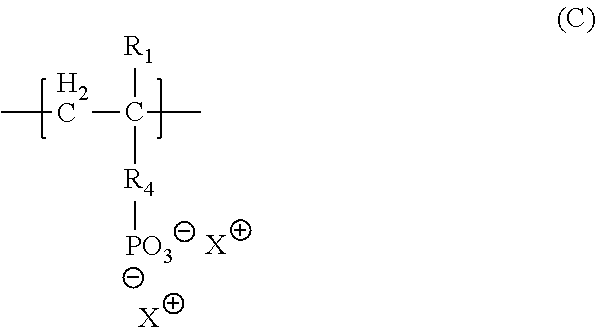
CCC(C)([R1])[R4][PO3].[X].[X]
